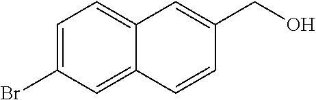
C1=C(Br)C=C2C(=C1)C=C(CO)C=C2
